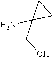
C1(CO)(N)CC1
